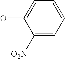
OC1=CC=CC=C1[O2N]
